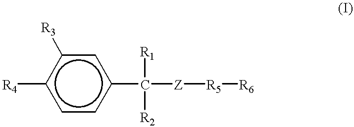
c1cc(C([R2])([R1])[Z][R5][R6])cc([R3])c1[R4]
